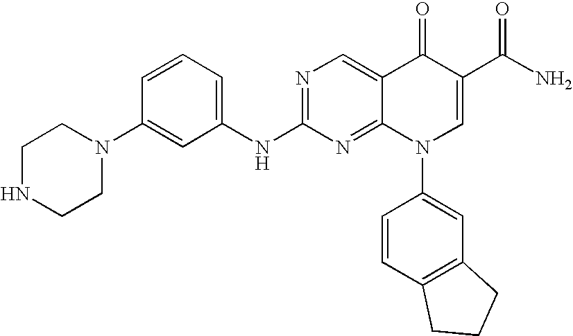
C1NCCN(C2=CC(NC3=NC=C4C(=N3)N(C3=CC5=C(C=C3)CCC5)C=C(C(N)=O)C4=O)=CC=C2)C1
